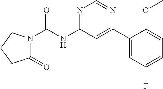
C1(=O)N(C(NC2=NC=NC(C3=CC(F)=CC=C3OC)=C2)=O)CCC1
